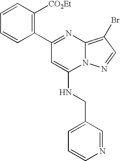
C1=CC([CO2Et])=C(C2=NC3=C(Br)C=NN3C(NCC3=CC=CN=C3)=C2)C=C1
